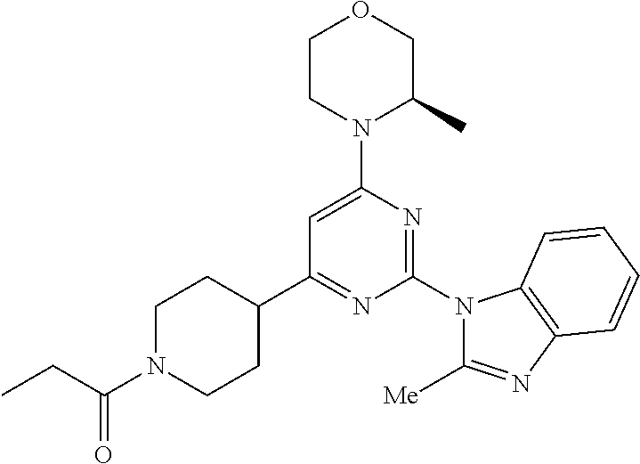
C1(C2=NC(N3C([Me])=NC4=C3C=CC=C4)=NC(N3C(C)COCC3)=C2)CCN(C(CC)=O)CC1
